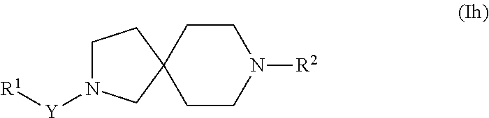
C1N([Y][R1])CC2(C1)CCN([R2])CC2
